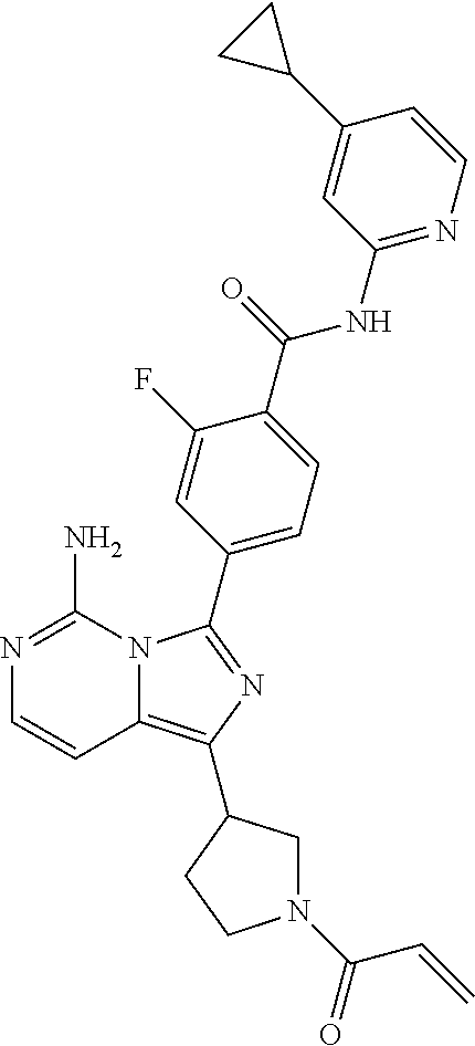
C1=CC2=C(C3CN(C(C=C)=O)CC3)N=C(C3=CC=C(C(NC4=NC=CC(C5CC5)=C4)=O)C(F)=C3)N2C(N)=N1
